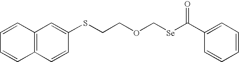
C12=C(C=CC(SCCOC[Se]C(C3=CC=CC=C3)=O)=C1)C=CC=C2
